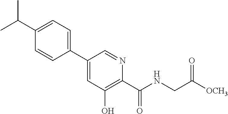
C1(C2=CC(O)=C(C(NCC([OCH3])=O)=O)N=C2)=CC=C(C(C)C)C=C1
